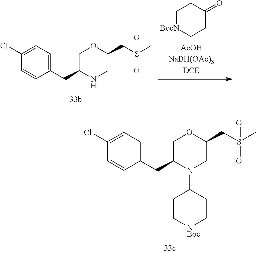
C1(Cl)=CC=C(CC2N(C3CC[NBoc]CC3)CC(CS(C)(=O)=O)OC2)C=C1.C1(Cl)=CC=C(CC2NCC(CS(C)(=O)=O)OC2)C=C1.C1[BocN]CCC(=O)C1
